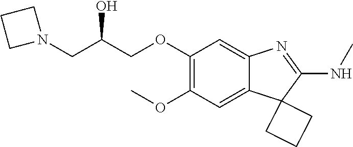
C(OC1=C(OC)C=C2C(=C1)N=C(NC)C21CCC1)C(CN1CCC1)O
